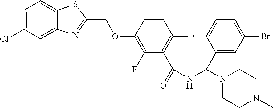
C1=C(Cl)C=C2C(=C1)SC(COC1=C(F)C(C(=O)NC(N3CCN(C)CC3)C3=CC(Br)=CC=C3)=C(F)C=C1)=N2
